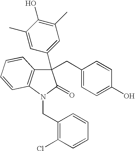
C1(C2=CC(C)=C(O)C(C)=C2)(CC2=CC=C(O)C=C2)C2=C(N(CC3=C(Cl)C=CC=C3)C1=O)C=CC=C2
